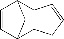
C12C=CCC1C1C=CC2C1
